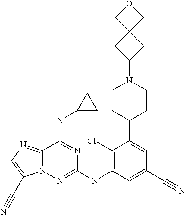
C12=NC=C(C#N)N1N=C(NC1=C(Cl)C(C3CCN(C4CC5(C4)COC5)CC3)=CC(C#N)=C1)N=C2NC1CC1
